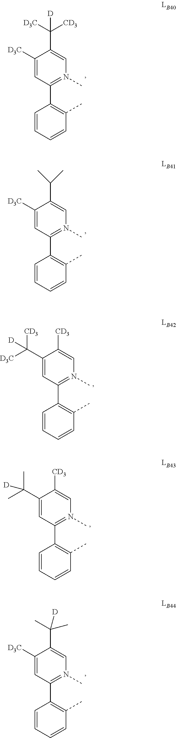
C1=CC=CC(C)=C1C1=N(C)C=C(C([CD3])([D3C])[D])C([D3C])=C1.C1=CC=CC(C)=C1C1=N(C)C=C([CD3])C(C([D3C])([CD3])[D])=C1.C1=CC=CC(C)=C1C1=N(C)C=C([CD3])C(C(C)(C)[D])=C1.C1=CC=CC(C)=C1C1=N(C)C=C(C(C)([D])C)C([D3C])=C1.C1=CC=CC(C)=C1C1=N(C)C=C(C(C)C)C([D3C])=C1
